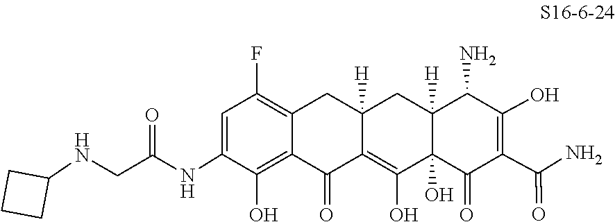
C1(NC(CNC2CCC2)=O)=CC(F)=C2CC3([H])CC4([H])C(N)C(O)=C(C(=O)N)C(=O)C4(O)C(O)=C3C(=O)C2=C1O
